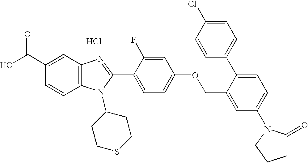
Cl.OC(C1=CC2=C(C=C1)N(C1CCSCC1)C(C1=CC=C(OCC3=CC(N4C(=O)CCC4)=CC=C3C3=CC=C(Cl)C=C3)C=C1F)=N2)=O
